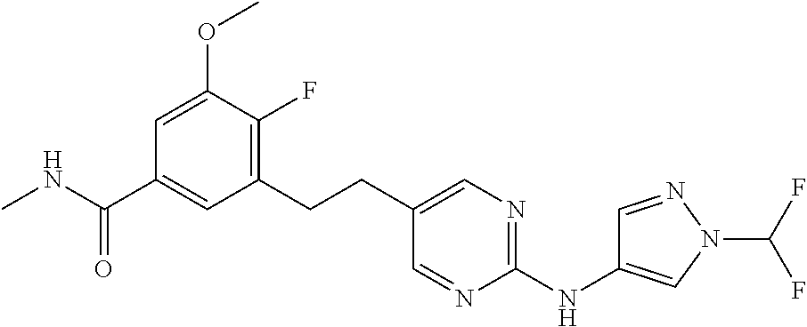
CNC(C1=CC(CCC2=CN=C(NC3=CN(C(F)F)N=C3)N=C2)=C(F)C(OC)=C1)=O
